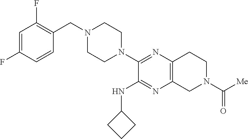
C1=C(F)C=CC(CN2CCN(C3=NC4=C(N=C3NC3CCC3)CN(C([Me])=O)CC4)CC2)=C1F
